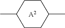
CC1CCC(C)CC1.[A2]
